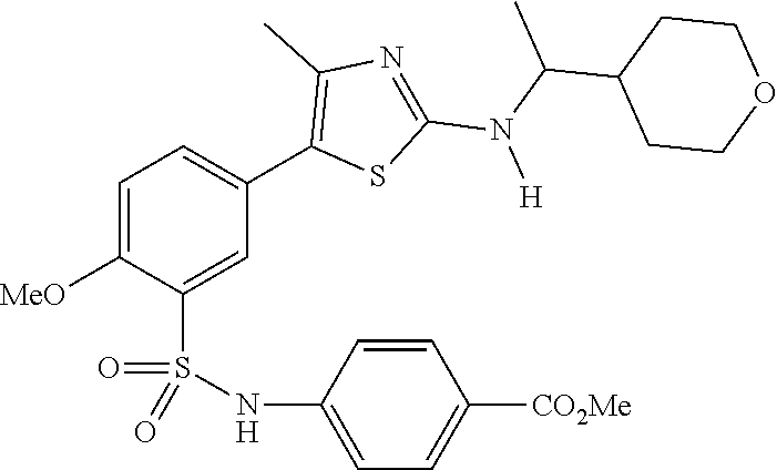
C1=C([MeO])C(S(NC2=CC=C([CO2Me])C=C2)(=O)=O)=CC(C2=C(C)N=C(N(C(C)C3CCOCC3)[H])S2)=C1
